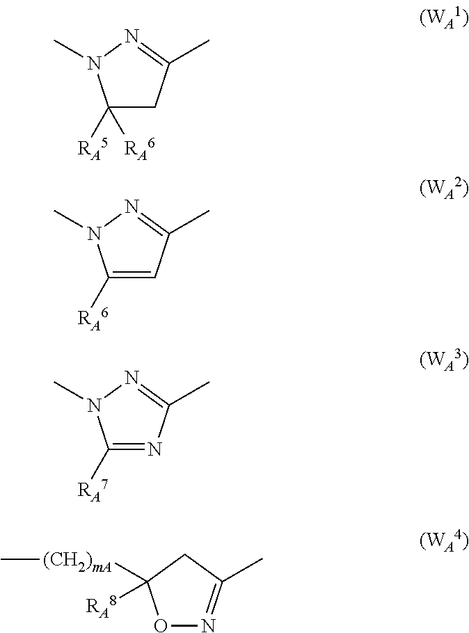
C1([RA5])([RA6])CC(C)=NN1C.C1([RA6])=CC(C)=NN1C.C1([RA7])=NC(C)=NN1C.O1N=C(C)CC1([(CH2)mA]C)[RA8]
